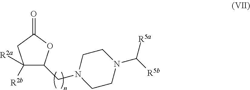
C1([R2b])([R2a])C(CN2CCN(C([R5b])[R5a])CC2)OC(=O)C1
